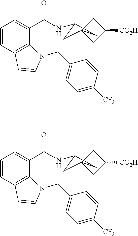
C1C(NC(C2=CC=CC3=C2N(CC2=CC=C([CF3])C=C2)C=C3)=O)CC12CC([CO2H])C2.C1C(NC(C2=CC=CC3=C2N(CC2=CC=C([CF3])C=C2)C=C3)=O)CC12CC([CO2H])C2
